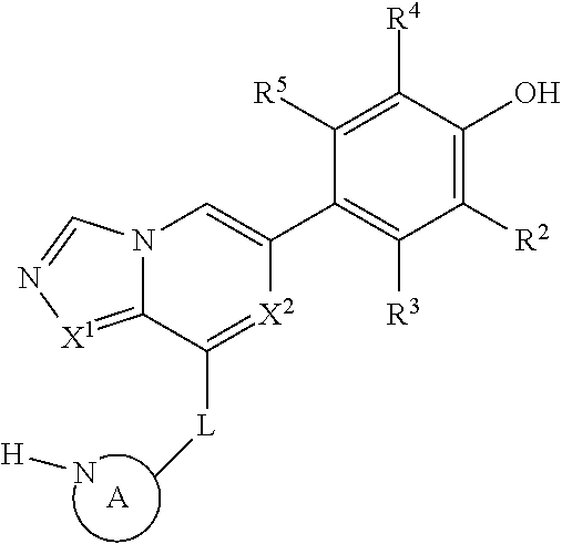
[H]N.[A].N12C(=[X1]N=C1)C([L]C)=[X2]C(C1=C([R3])C([R2])=C(O)C([R4])=C1[R5])=C2
